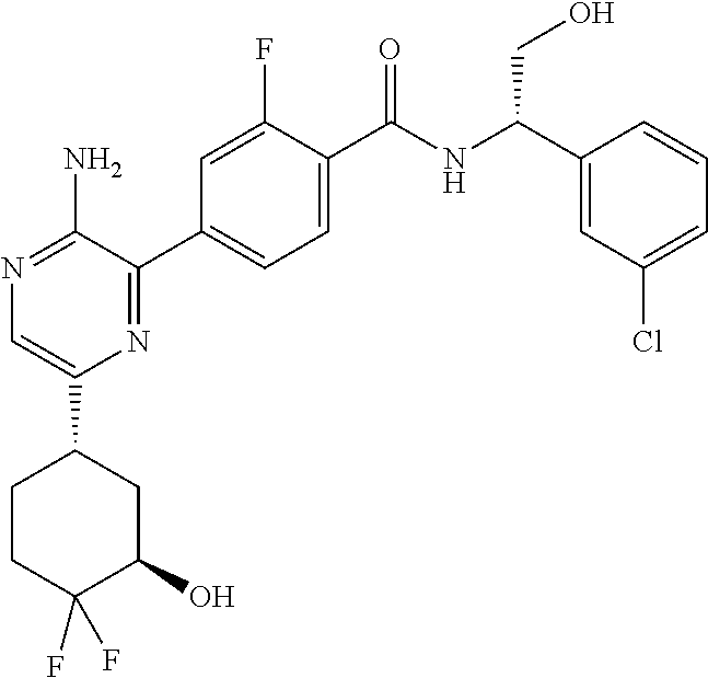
N1=C(N)C(C2=CC=C(C(NC(C3=CC(Cl)=CC=C3)CO)=O)C(F)=C2)=NC(C2CCC(F)(F)C(O)C2)=C1
